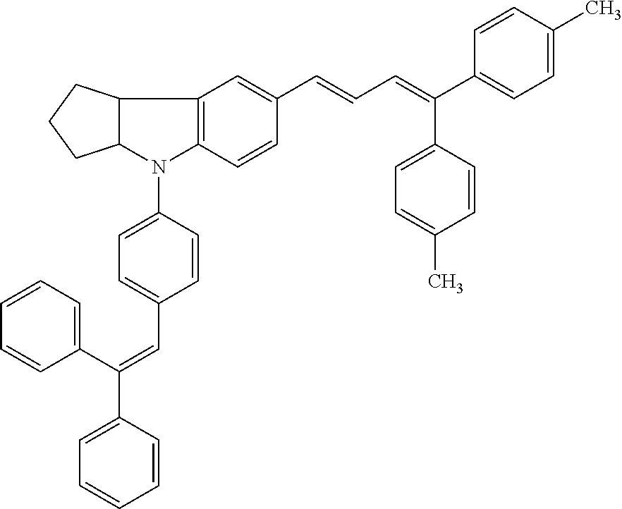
C1=CC(C(C2=CC=CC=C2)=CC2=CC=C(N3C4=C(C5C3CCC5)C=C(C=CC=C(C3=CC=C(C)C=C3)C3=CC=C(C)C=C3)C=C4)C=C2)=CC=C1
